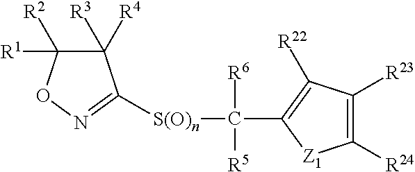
C1([R3])([R4])C([R1])([R2])ON=C1[S(O)n]C(C1=C([R22])C([R23])=C([R24])[Z1]1)([R6])[R5]
